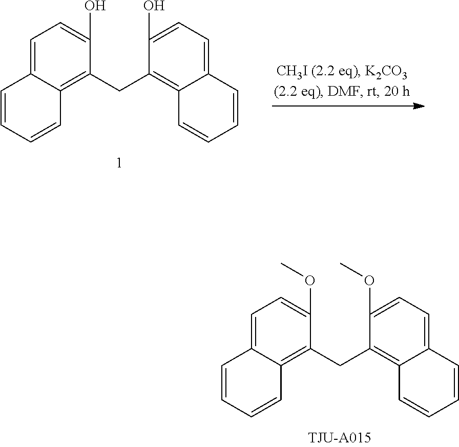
C1=C2C(=C(CC3=C4C(=CC=C3OC)C=CC=C4)C(OC)=C1)C=CC=C2.C1=C2C(=C(CC3=C4C(=CC=C3O)C=CC=C4)C(O)=C1)C=CC=C2
